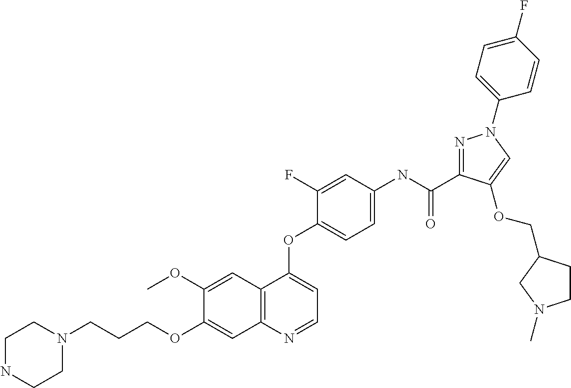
C1(OC)=CC2=C(C=C1OCCCN1CCNCC1)N=CC=C2OC1=CC=C(NC(C2=NN(C3=CC=C(F)C=C3)C=C2OCC2CCN(C)C2)=O)C=C1F
